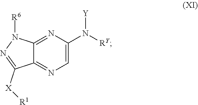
[RY]N([Y])C1=CN=C2C(=N1)N([R6])N=C2[X][R1]
